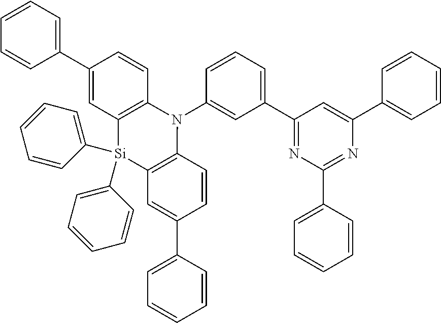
C1(C2=NC(C3=CC=CC=C3)=NC(C3=CC=CC=C3)=C2)=CC=CC(N2C3=C([Si](C4=CC=CC=C4)(C4=CC=CC=C4)C4=C2C=CC(C2=CC=CC=C2)=C4)C=C(C2=CC=CC=C2)C=C3)=C1
